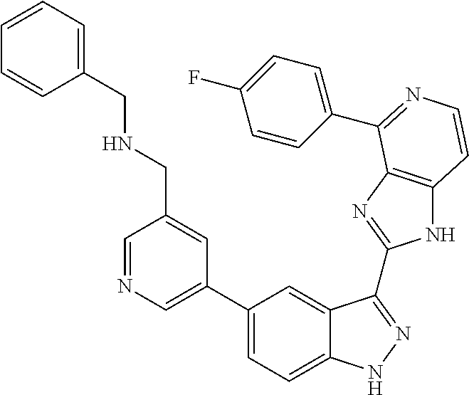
C1(C2=CN=CC(CNCC3=CC=CC=C3)=C2)=CC=C2C(=C1)C(C1=NC3=C(N1)C=CN=C3C1=CC=C(F)C=C1)=NN2
